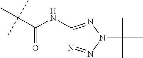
CC(C(NC1=NN(C(C)(C)C)N=N1)=O)(C)C
